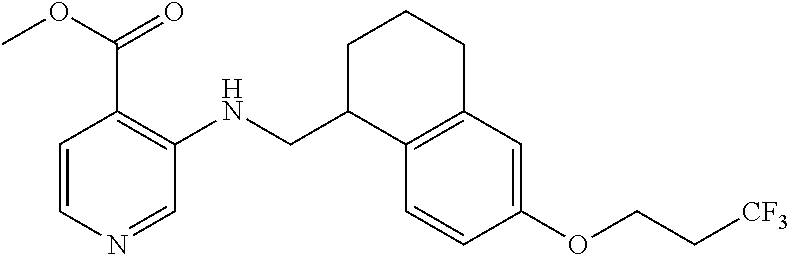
C1=CN=CC(NCC2C3=C(CCC2)C=C(OCC[CF3])C=C3)=C1C(OC)=O
